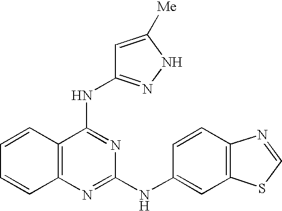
C1=CC2=C(C=C1)N=C(NC1=CC3=C(C=C1)N=CS3)N=C2NC1=NNC([Me])=C1
